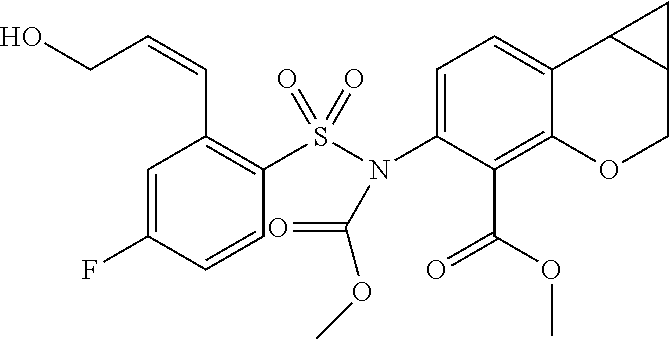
C1=C(F)C=CC(S(N(C2=CC=C3C(=C2C(OC)=O)OCC2C3C2)C(=O)OC)(=O)=O)=C1C=CCO
